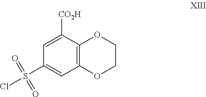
C1(S(Cl)(=O)=O)=CC2=C(C([CO2H])=C1)OCCO2
